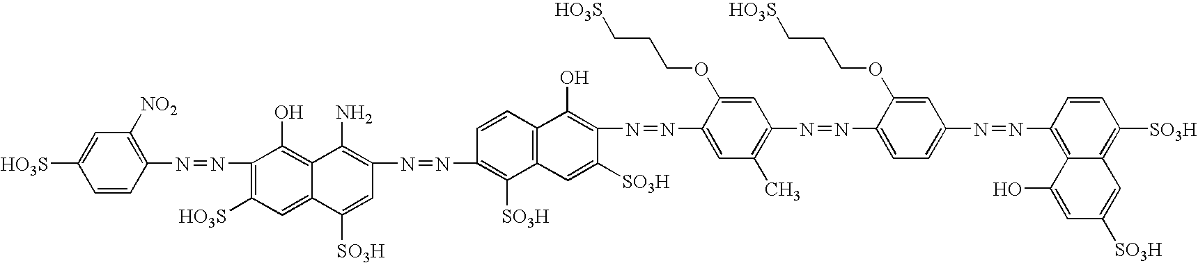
C1=CC(N=NC2=C([HO3S])C=C3C(=C2O)C(N)=C(N=NC2=C([SO3H])C4=C(C=C2)C(O)=C(N=NC2=CC(C)=C(N=NC5=CC=C(N=NC6=C7C(=C([SO3H])C=C6)C=C([SO3H])C=C7O)C=C5OCCC[HO3S])C=C2OCCC[HO3S])C([SO3H])=C4)C=C3[SO3H])=C([NO2])C=C1[HO3S]
